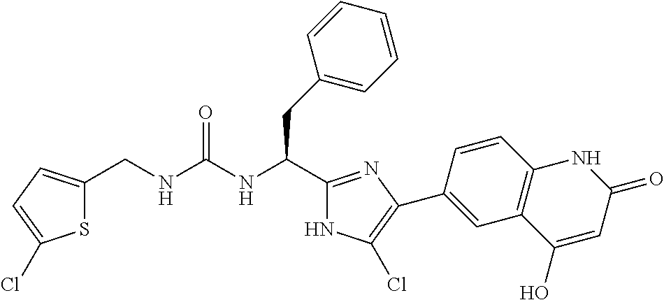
C(NC(NC(C1=NC(C2=CC3=C(C=C2)NC(=O)C=C3O)=C(Cl)N1)CC1=CC=CC=C1)=O)C1=CC=C(Cl)S1
